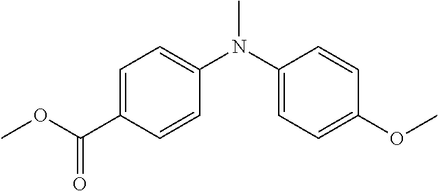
C1=C(C(=O)OC)C=CC(N(C)C2=CC=C(OC)C=C2)=C1
